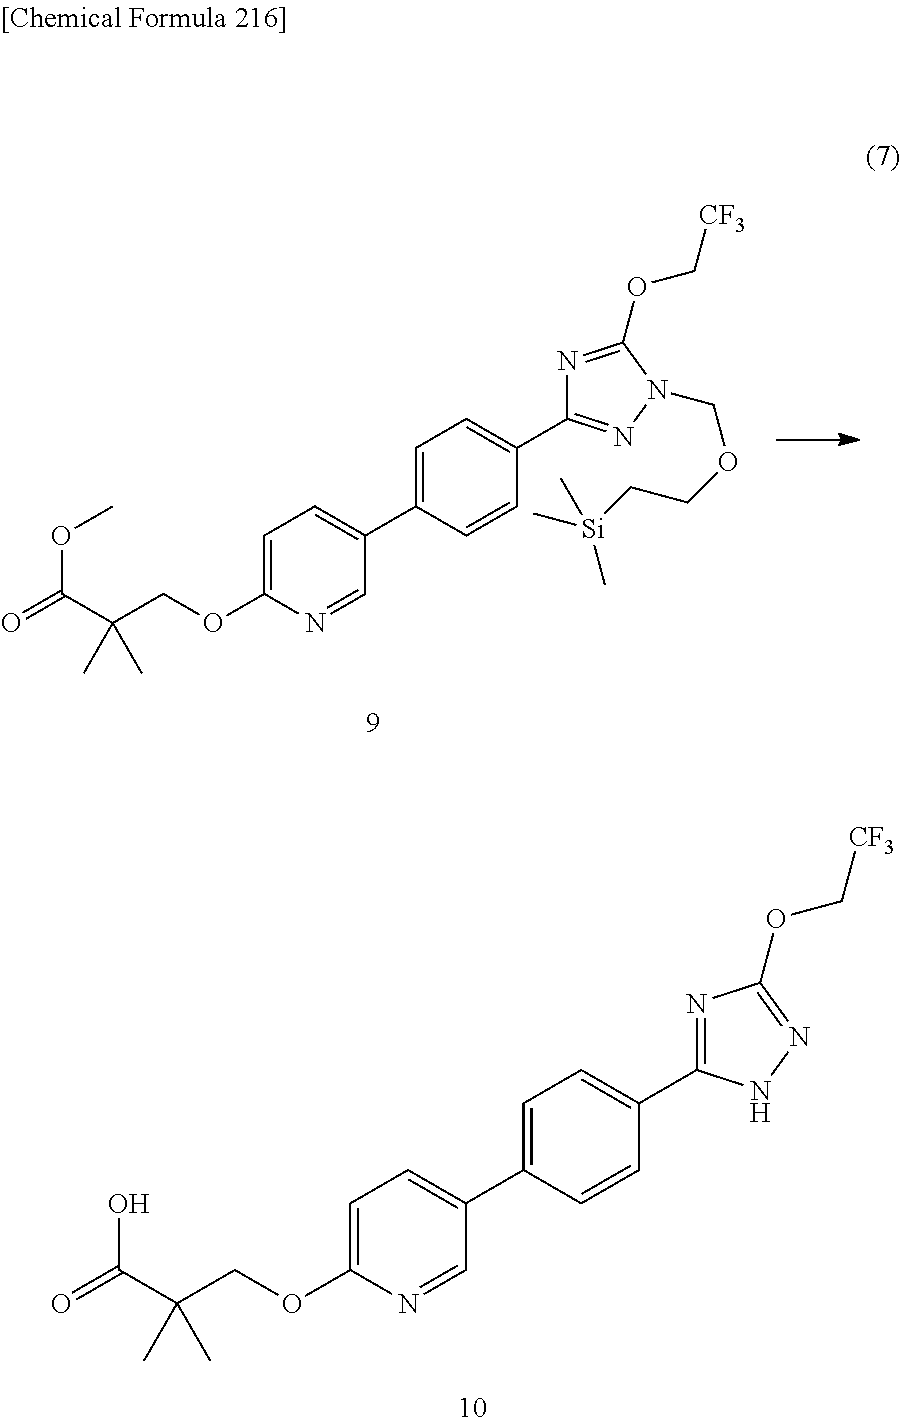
C1=C(C2=CC=C(OCC(C(=O)OC)(C)C)N=C2)C=CC(C2=NN(COCC[Si](C)(C)C)C(OC[CF3])=N2)=C1.C1=C(C2=CC=C(OCC(C(=O)O)(C)C)N=C2)C=CC(C2=NC(OC[CF3])=NN2)=C1
